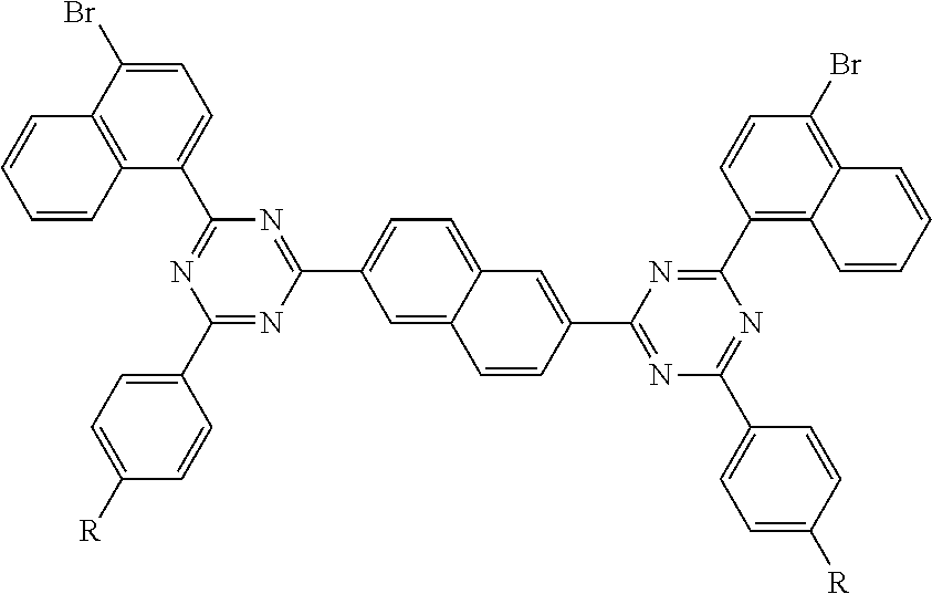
C12=C(C(Br)=CC=C1C1=NC(C3=CC=C([R])C=C3)=NC(C3=CC=C4C(=C3)C=CC(C3=NC(C5=CC=C([R])C=C5)=NC(C5=C6C(=C(Br)C=C5)C=CC=C6)=N3)=C4)=N1)C=CC=C2
